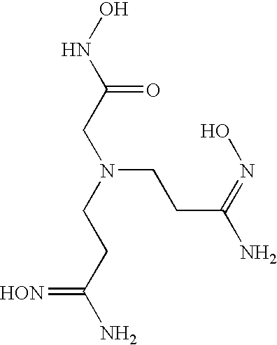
[HON]=C(CCN(CC(NO)=O)CCC(N)=NO)N
